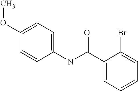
C1(NC(C2=CC=CC=C2Br)=O)=CC=C(OC)C=C1
